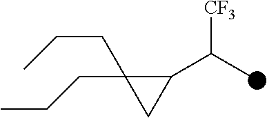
C1(C(C)[CF3])C(CCC)(CCC)C1
